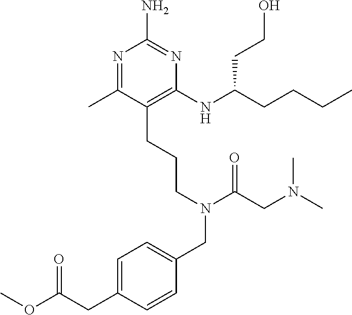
C1(NC(CCCC)CCO)=C(CCCN(CC2=CC=C(CC(OC)=O)C=C2)C(CN(C)C)=O)C(C)=NC(N)=N1
